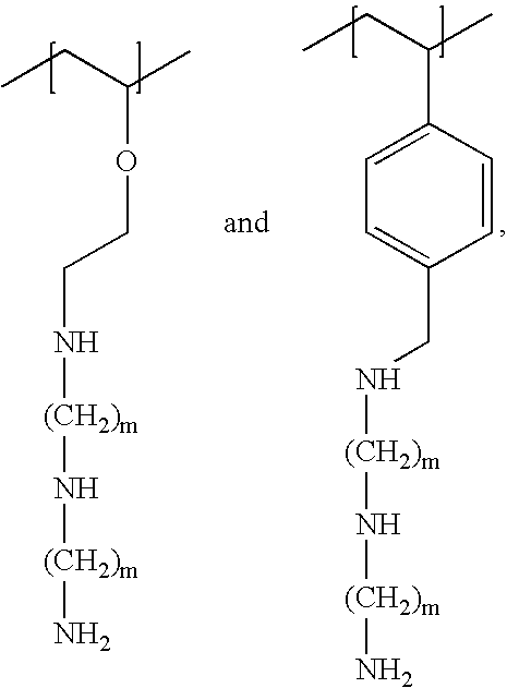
CCC(C)OCCN[(CH2)m]N[(CH2)m]N.CCC(C)C1=CC=C(CN[(CH2)m]N[(CH2)m]N)C=C1
